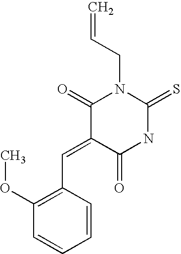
C(C=C)N1C(=O)C(=CC2=C(OC)C=CC=C2)C(=O)NC1=S
